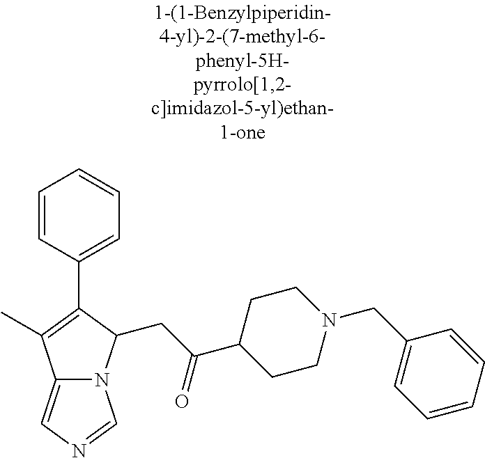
C12=CN=CN1C(CC(C1CCN(CC3=CC=CC=C3)CC1)=O)C(C1=CC=CC=C1)=C2C
